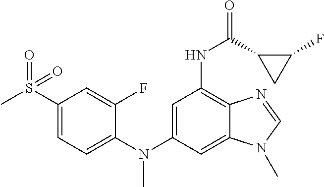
C1(F)=CC(S(C)(=O)=O)=CC=C1N(C1=CC(NC(=O)C2C(F)C2)=C2C(=C1)N(C)C=N2)C
